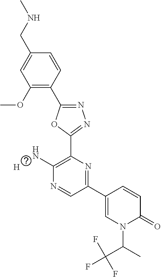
C1(OC)=C(C2=NN=C(C3=C(N)N=CC(C4=CN(C(C(F)(F)F)C)C(=O)C=C4)=N3)O2)C=CC(CNC)=C1.[H]
